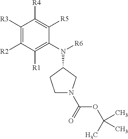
C1([R3])=C([R2])C([R1])=C(N(C2CCN(C(=O)OC(C)(C)C)C2)[R6])C([R5])=C1[R4]
